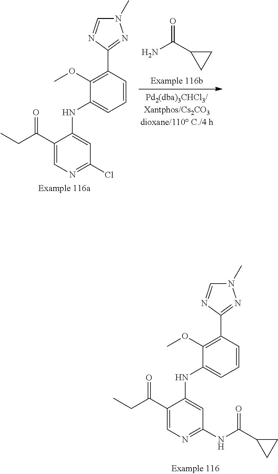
NC(C1CC1)=O.C1(OC)=C(C2=NN(C)C=N2)C=CC=C1NC1=CC(Cl)=NC=C1C(CC)=O.C1(OC)=C(C2=NN(C)C=N2)C=CC=C1NC1=CC(NC(C2CC2)=O)=NC=C1C(CC)=O
